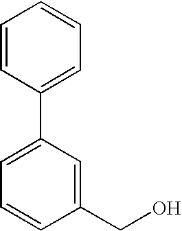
C1(C2=CC=CC(CO)=C2)=CC=CC=C1
